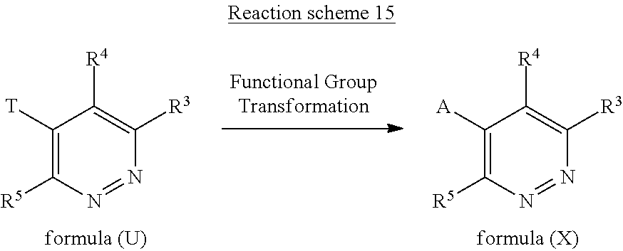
C1([T])=C([R5])N=NC([R3])=C1[R4].C1([A])=C([R5])N=NC([R3])=C1[R4]
